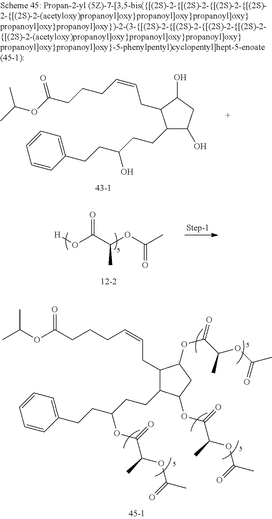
C1(CCC(CCC2=CC=CC=C2)O)C(O)CC(O)C1CC=CCCCC(OC(C)C)=O.[H]OC(C(OC(C)=O)C)=O.C1(CC=CCCCC(OC(C)C)=O)C(CCC(CCC2=CC=CC=C2)OC(C(C)OC(C)=O)=O)C(OC(C(C)OC(=O)C)=O)CC1OC(=O)C(C)OC(C)=O
